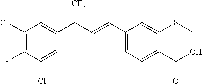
C1(Cl)=C(F)C(Cl)=CC(C(C=CC2=CC=C(C(=O)O)C(SC)=C2)[CF3])=C1
